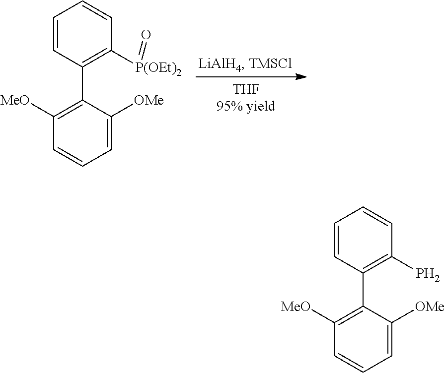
C1=CC(C2=C([MeO])C=CC=C2[OMe])=C([P(OEt)2]=O)C=C1.C1=CC(C2=C([MeO])C=CC=C2[OMe])=C(P)C=C1
